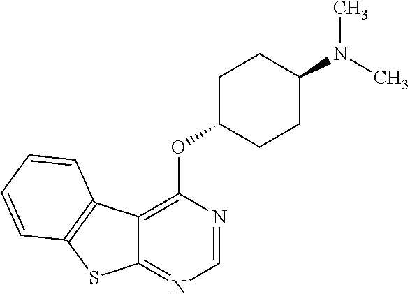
C12=NC=NC(OC3CCC(N(C)C)CC3)=C1C1=C(S2)C=CC=C1
